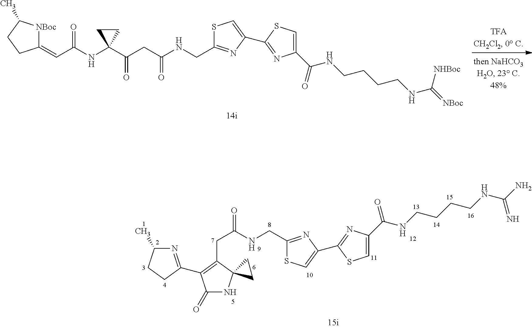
C1(=CC(NC2(C(CC(NCC3=NC(C4=NC(C(=O)NCCCCNC(=[NBoc])[NHBoc])=CS4)=CS3)=O)=O)CC2)=O)[NBoc]C(C)CC1.N1=C(C2=C(CC(=O)NCC3=NC(C4=NC(C(=O)NCCCCNC(N)=N)=CS4)=CS3)C3(NC2=O)CC3)CCC1C
